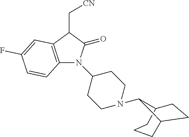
C12CCCC(CC1)C2N1CCC(N2C3=C(C(C[CN])C2=O)C=C(F)C=C3)CC1
